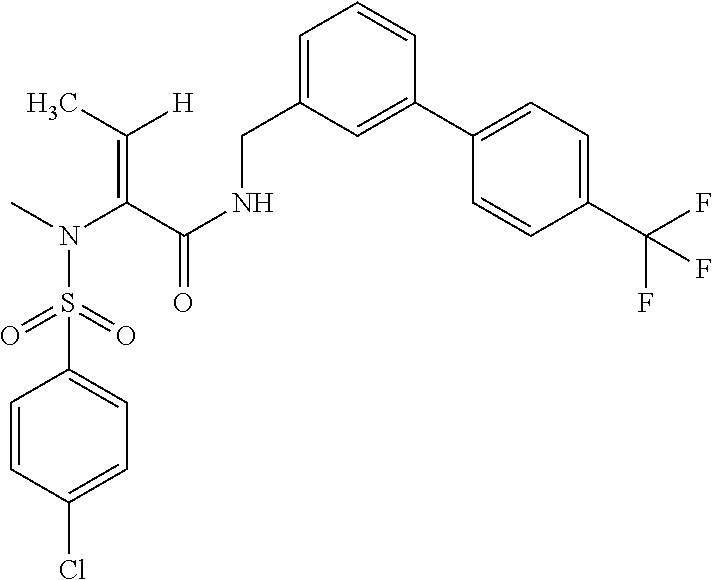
C1(S(N(C)C(C(NCC2=CC=CC(C3=CC=C(C(F)(F)F)C=C3)=C2)=O)=C(C)[H])(=O)=O)=CC=C(Cl)C=C1
